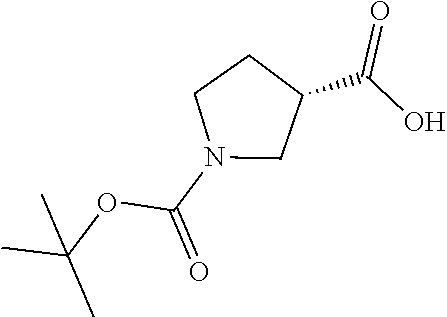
N1(C(=O)OC(C)(C)C)CC(C(O)=O)CC1
